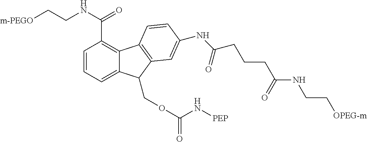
[m-PEGO]CCNC(=O)C1=C2C(=CC=C1)C(COC(=O)N[PEP])C1=C2C=CC(NC(CCCC(NCC[OPEG-m])=O)=O)=C1
